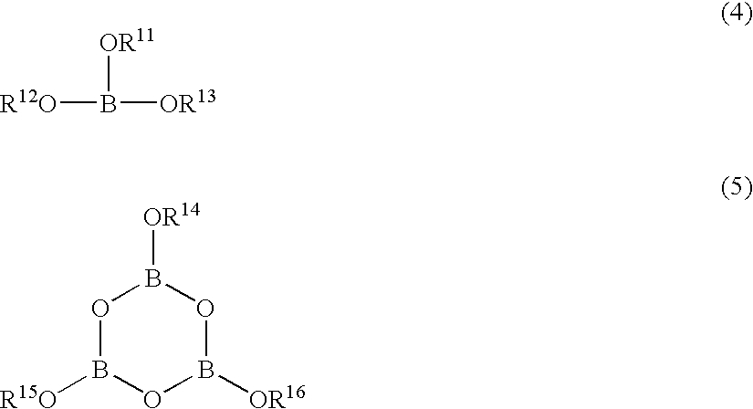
[R12O]B([OR11])[OR13].O1B([R15O])OB([OR16])OB1[OR14]
